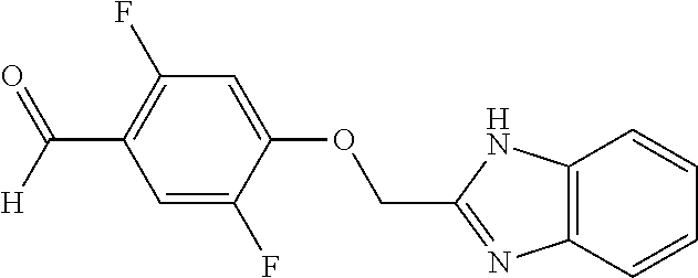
C1=C(OCC2=NC3=C(N2)C=CC=C3)C(F)=CC(C(=O)[H])=C1F
